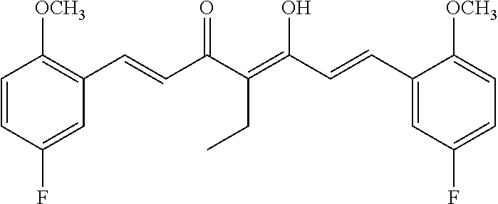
C1=CC(F)=CC(C=CC(C(=C(O)C=CC2=CC(F)=CC=C2[OCH3])CC)=O)=C1[OCH3]
